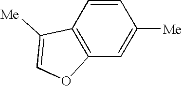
C1=CC2=C(C=C1[Me])OC=C2[Me]
